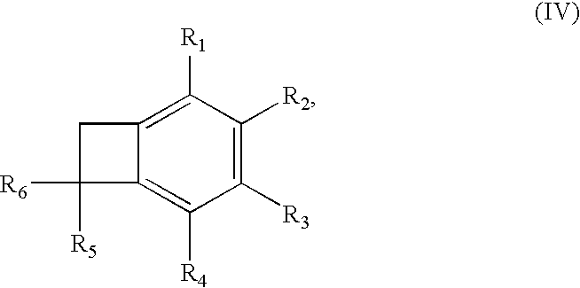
C1([R3])=C([R2])C([R1])=C2C(=C1[R4])C([R6])([R5])C2
